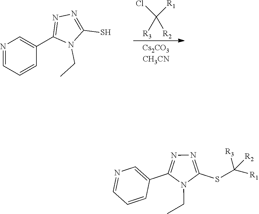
[R3]C([R2])([R1])Cl.N1=CC=CC(C2=NN=C(S)N2CC)=C1.N1=CC=CC(C2=NN=C(SC([R1])([R3])[R2])N2CC)=C1
